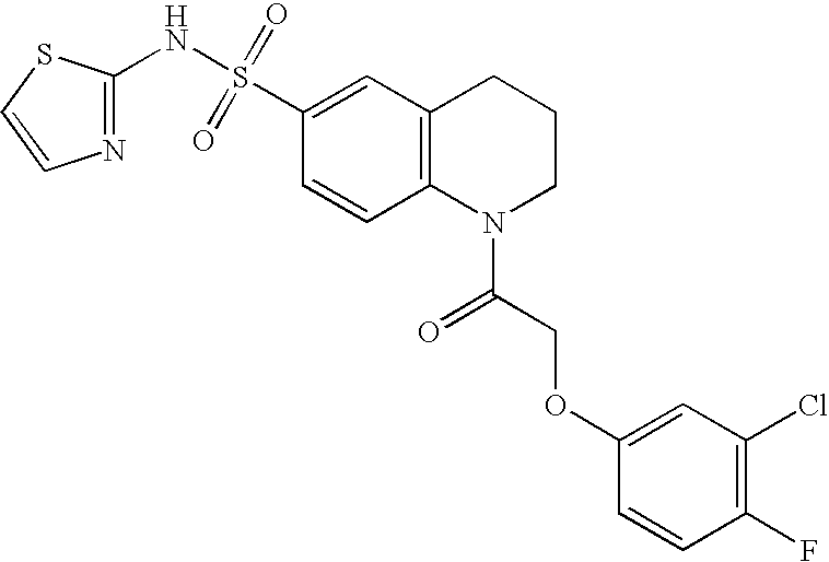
C1=CC2=C(C=C1S(NC1=NC=CS1)(=O)=O)CCCN2C(COC1=CC(Cl)=C(F)C=C1)=O
